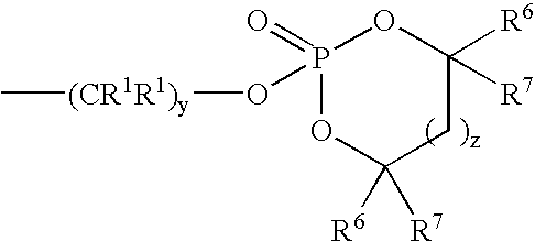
P1(=O)(O[(CR1R1)y]C)OC([R6])([R7])CC([R6])([R7])O1
